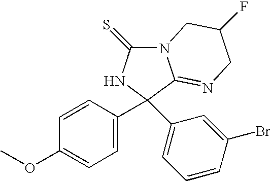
N12C(=S)NC(C3=CC=C(OC)C=C3)(C3=CC=CC(Br)=C3)C1=NCC(F)C2
